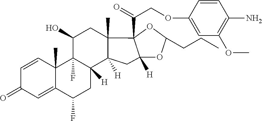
C1=CC2(C)C(=CC1=O)C(F)CC1([H])C2(F)C(O)CC2(C)C1([H])CC1([H])OC(CCC)OC21C(=O)COC1=CC(OC)=C(N)C=C1
